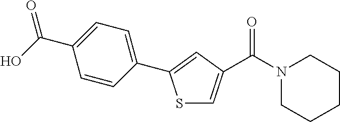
N1(C(=O)C2=CSC(C3=CC=C(C(O)=O)C=C3)=C2)CCCCC1
